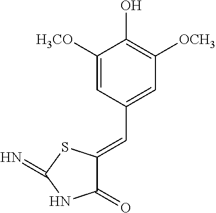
C1([H3CO])=CC(C=C2C(=O)NC(=N)S2)=CC([OCH3])=C1O
